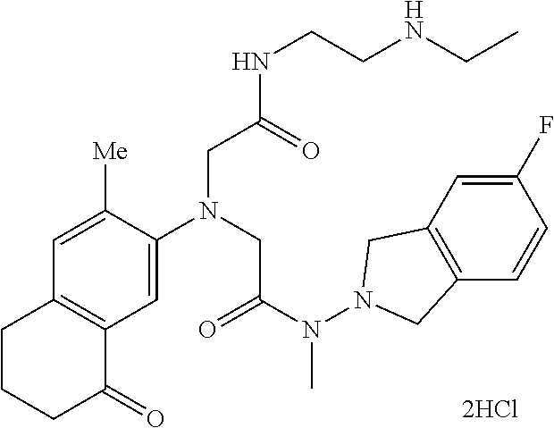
C12=C(C=C(N(CC(N(N3CC4=C(C3)C=C(F)C=C4)C)=O)CC(NCCNCC)=O)C([Me])=C1)C(=O)CCC2
